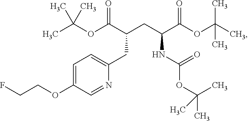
C(C(CC(C(OC(C)(C)C)=O)NC(OC(C)(C)C)=O)C(OC(C)(C)C)=O)C1=CC=C(OCCF)C=N1
